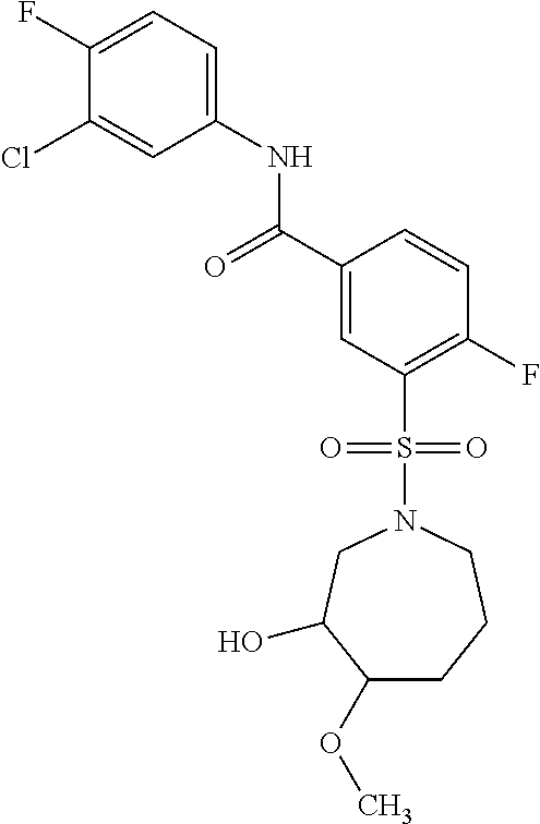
C1(F)=CC=C(NC(C2=CC(S(N3CC(O)C(OC)CCC3)(=O)=O)=C(F)C=C2)=O)C=C1Cl
